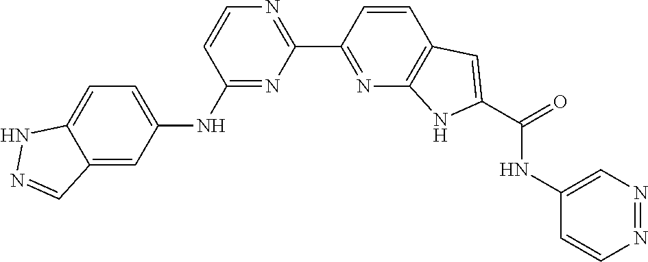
C1=CC(NC2=CC=C3C(=C2)C=NN3)=NC(C2=NC3=C(C=C2)C=C(C(=O)NC2=CN=NC=C2)N3)=N1
